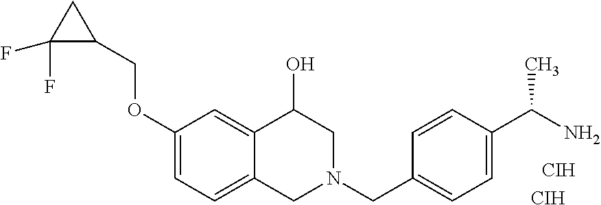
C1(OCC2CC2(F)F)=CC=C2C(=C1)C(O)CN(CC1=CC=C(C(C)N)C=C1)C2.[CIH].[CIH]
